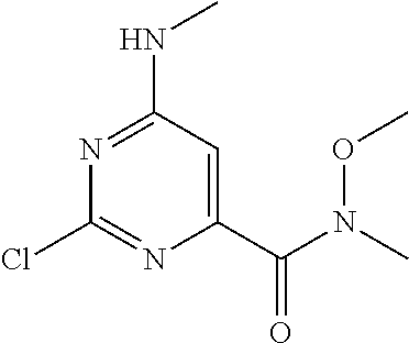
C1(C(=O)N(C)OC)=CC(NC)=NC(Cl)=N1
